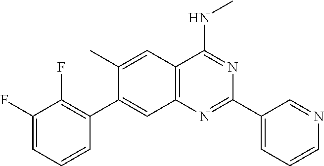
C1(C)=CC2=C(C=C1C1=C(F)C(F)=CC=C1)N=C(C1=CC=CN=C1)N=C2NC
